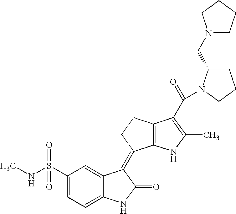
C12=C(NC(C)=C1C(=O)N1C(CN3CCCC3)CCC1)C(=C1C3=CC(S(NC)(=O)=O)=CC=C3NC1=O)CC2
